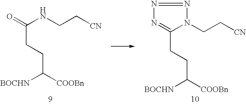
[BOCHN]C([COOBn])CCC(NCC[CN])=O.[BOCHN]C([COOBn])CCC1=NN=NN1CC[CN]
